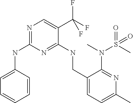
C1=CC(NC2=NC=C(C(F)(F)F)C(NCC3=CC=C(C)N=C3N(C)S(C)(=O)=O)=N2)=CC=C1
